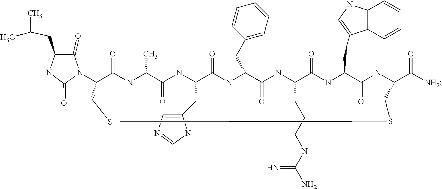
N1(C2C(=O)NC(C)C(=O)NC(CC3=CN=CN3)C(=O)NC(CC3=CC=CC=C3)C(=O)NC(CCCNC(N)=N)C(=O)NC(CC3=CNC4=C3C=CC=C4)C(=O)NC(C([NH2])=O)CSSC2)C(=O)C(CC(C)C)NC1=O
